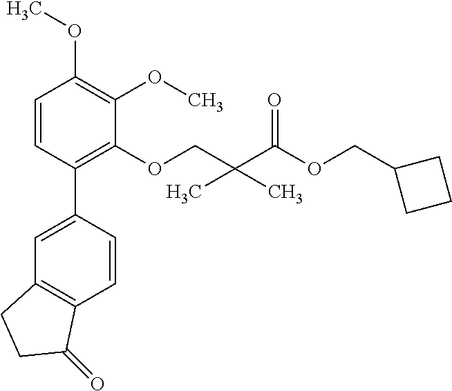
C1=CC(C2=CC3=C(C=C2)C(=O)CC3)=C(OCC(C(OCC2CCC2)=O)(C)C)C(OC)=C1OC
